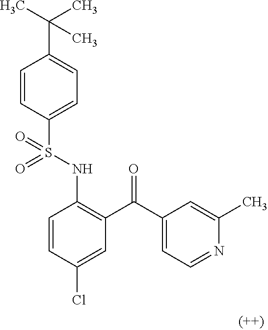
C1=CC(S(NC2=C(C(C3=CC=NC(C)=C3)=O)C=C(Cl)C=C2)(=O)=O)=CC=C1C(C)(C)C
